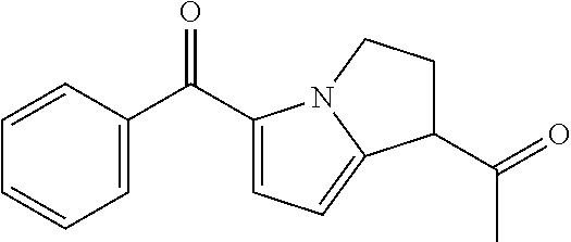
C1=C(C(C2=CC=C3N2CCC3C(=O)C)=O)C=CC=C1
